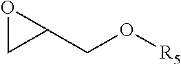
O1CC1CO[R5]
